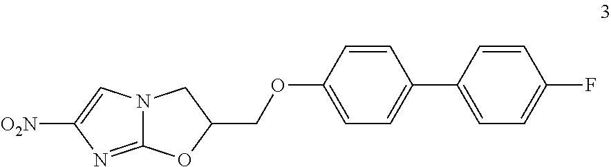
N12C(=NC([O2N])=C1)OC(COC1=CC=C(C3=CC=C(F)C=C3)C=C1)C2
